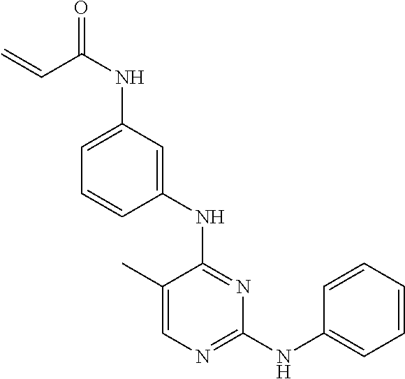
C1(NC2=NC(NC3=CC=CC=C3)=NC=C2C)=CC(NC(=O)C=C)=CC=C1
